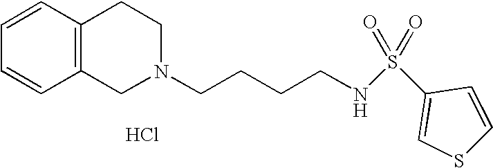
C1=CC=CC2=C1CCN(CCCCNS(=O)(=O)C1=CSC=C1)C2.Cl
